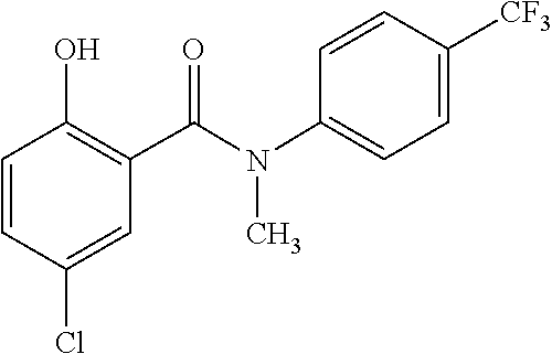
CN(C1=CC=C([CF3])C=C1)C(C1=C(O)C=CC(Cl)=C1)=O
